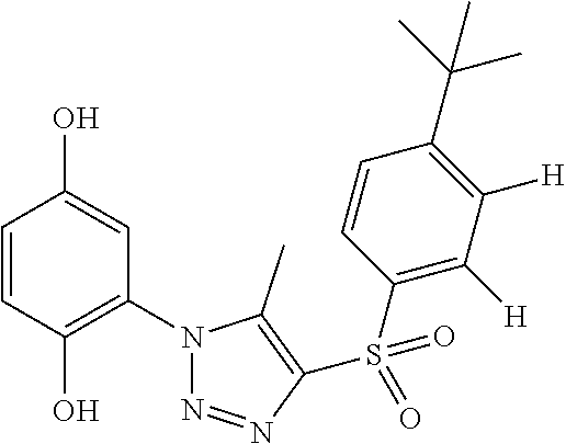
C1=CC(O)=C(N2N=NC(S(C3=C([H])C([H])=C(C(C)(C)C)C=C3)(=O)=O)=C2C)C=C1O
